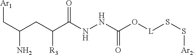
[Ar1]CC(N)CC(C(NNC(O[L]SS[Ar2])=O)=O)[R3]
